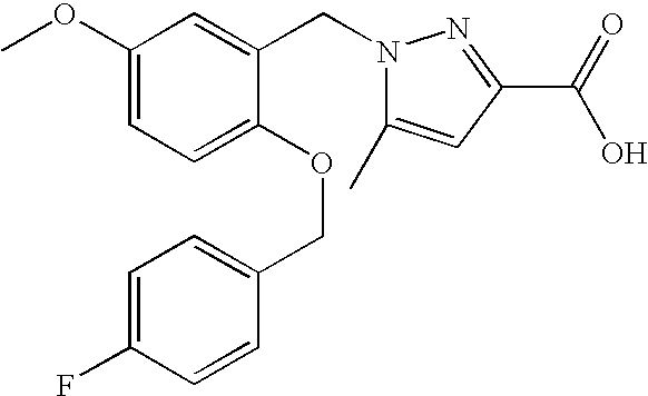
C1(OC)=CC=C(OCC2=CC=C(F)C=C2)C(CN2C(C)=CC(C(=O)O)=N2)=C1
